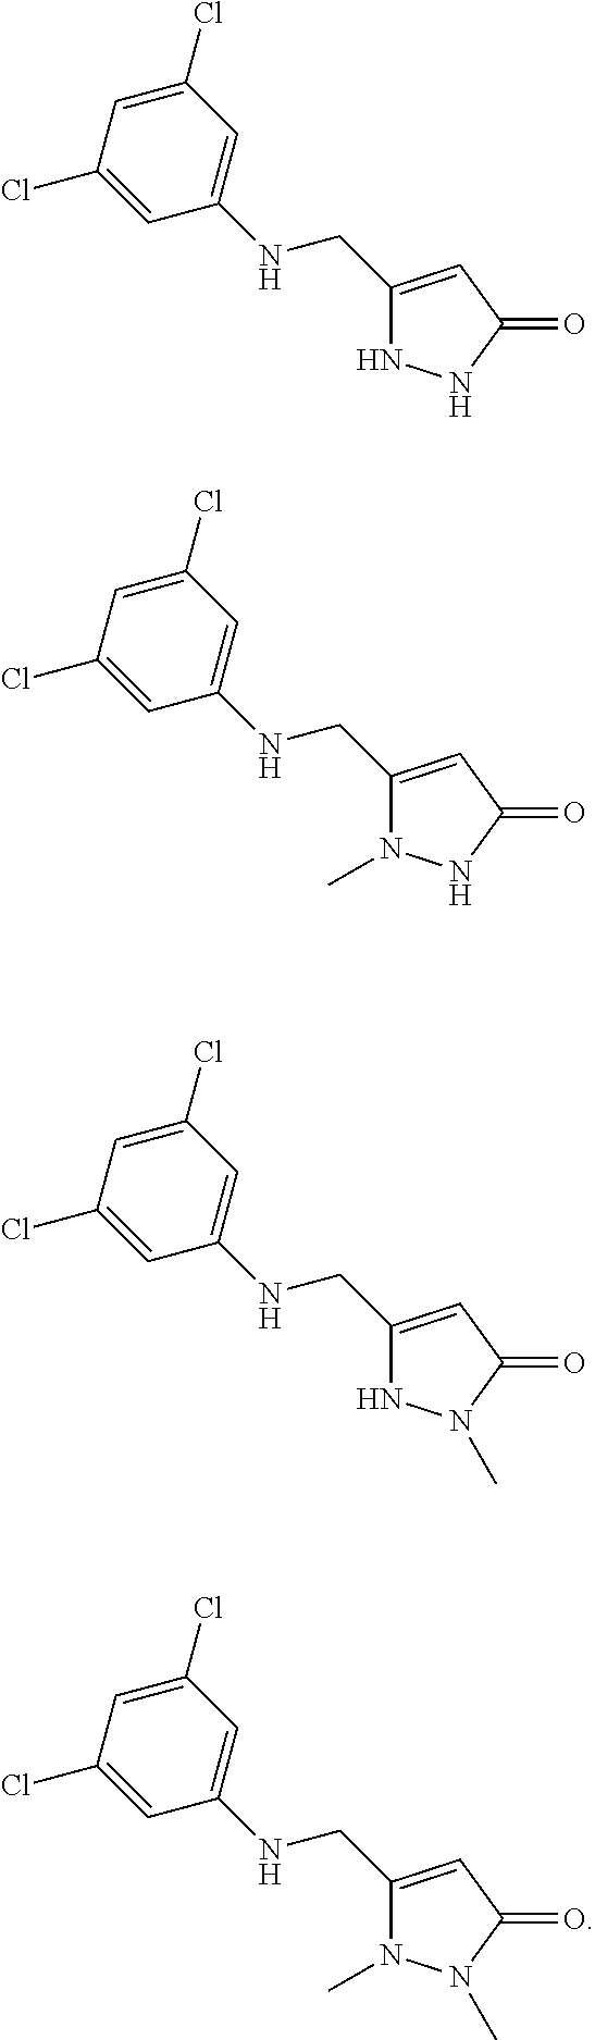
C1(CNC2=CC(Cl)=CC(Cl)=C2)=CC(=O)NN1.C1(CNC2=CC(Cl)=CC(Cl)=C2)=CC(=O)NN1C.C1(CNC2=CC(Cl)=CC(Cl)=C2)=CC(=O)N(C)N1.C1(CNC2=CC(Cl)=CC(Cl)=C2)=CC(=O)N(C)N1C
